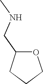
O1C(CNC)CCC1
